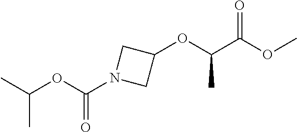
CC(OC(N1CC(OC(C(OC)=O)C)C1)=O)C
